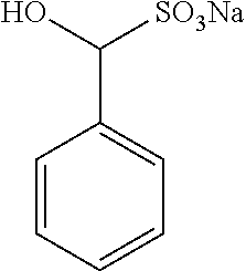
C1=CC=CC=C1C(O)[SO3Na]
